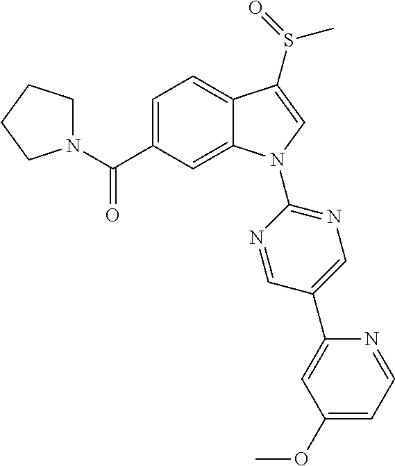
C(C1=CC=C2C(=C1)N(C1=NC=C(C3=CC(OC)=CC=N3)C=N1)C=C2S(C)=O)(=O)N1CCCC1
